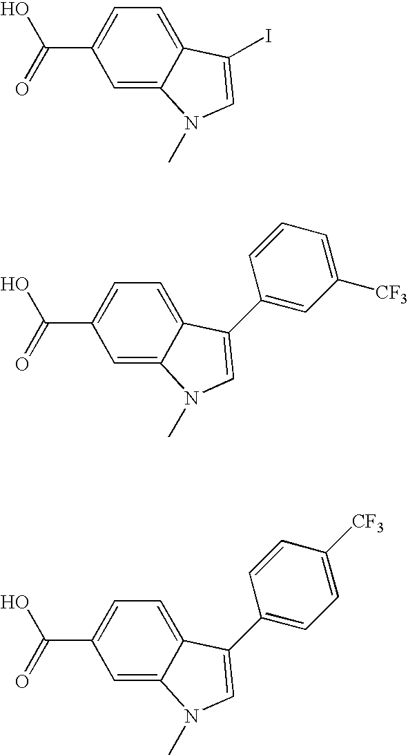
C1=C2C(=CC=C1C(=O)O)C(I)=CN2C.C1=C2C(=CC=C1C(=O)O)C(C1=CC([CF3])=CC=C1)=CN2C.C1=C2C(=CC=C1C(=O)O)C(C1=CC=C([CF3])C=C1)=CN2C
